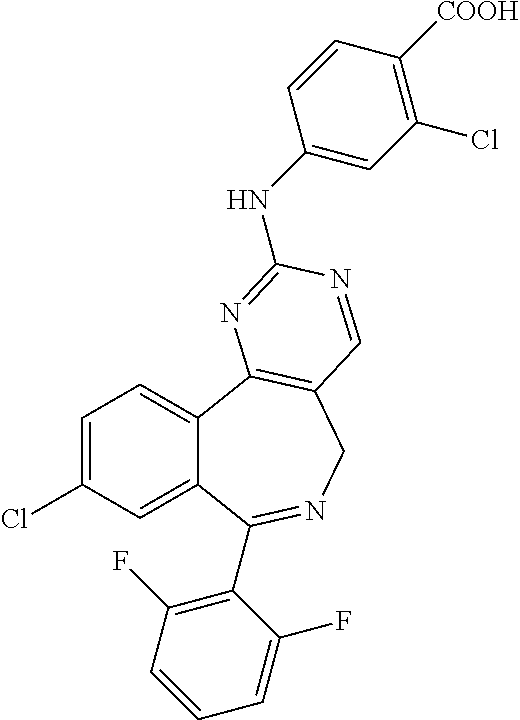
C1=C(Cl)C=C2C(=C1)C1=C(CN=C2C2=C(F)C=CC=C2F)C=NC(NC2=CC(Cl)=C([COOH])C=C2)=N1
